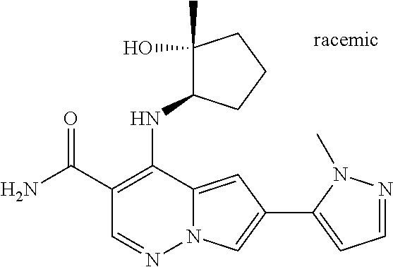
N12C(=CC(C3=CC=NN3C)=C1)C(NC1C(O)(C)CCC1)=C(C(N)=O)C=N2
